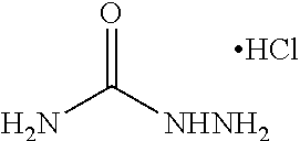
NC([NHNH2])=O.Cl
